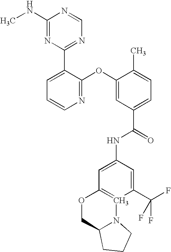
N1=C(OC2=CC(C(=O)NC3=CC4=C(C(C(F)(F)F)=C3)N3C(CO4)CCC3)=CC=C2C)C(C2=NC=NC(NC)=N2)=CC=C1
